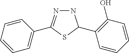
N1=C(C2=CC=CC=C2)SC(C2=C(O)C=CC=C2)N1
